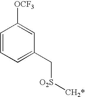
C1=CC=C(C[O2S][CH2*])C=C1[OCF3]
